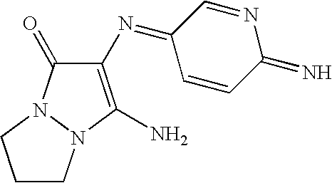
C1(N=C2C=CC(=N)N=C2)=C(N)N2N(C1=O)CCC2
